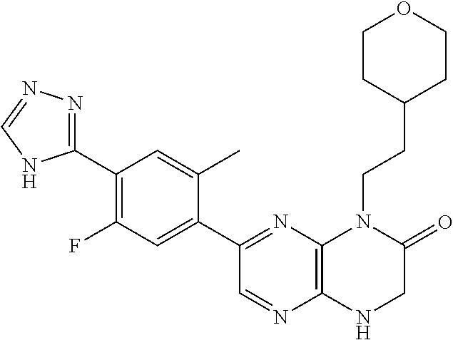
C12=C(N=C(C3=CC(F)=C(C4=NN=CN4)C=C3C)C=N1)N(CCC1CCOCC1)C(=O)CN2
